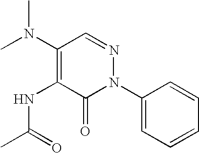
C1(N2N=CC(N(C)C)=C(NC(C)=O)C2=O)=CC=CC=C1
